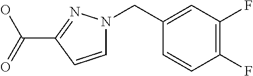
C1=CC(C(=O)O)=NN1CC1=CC(F)=C(F)C=C1
